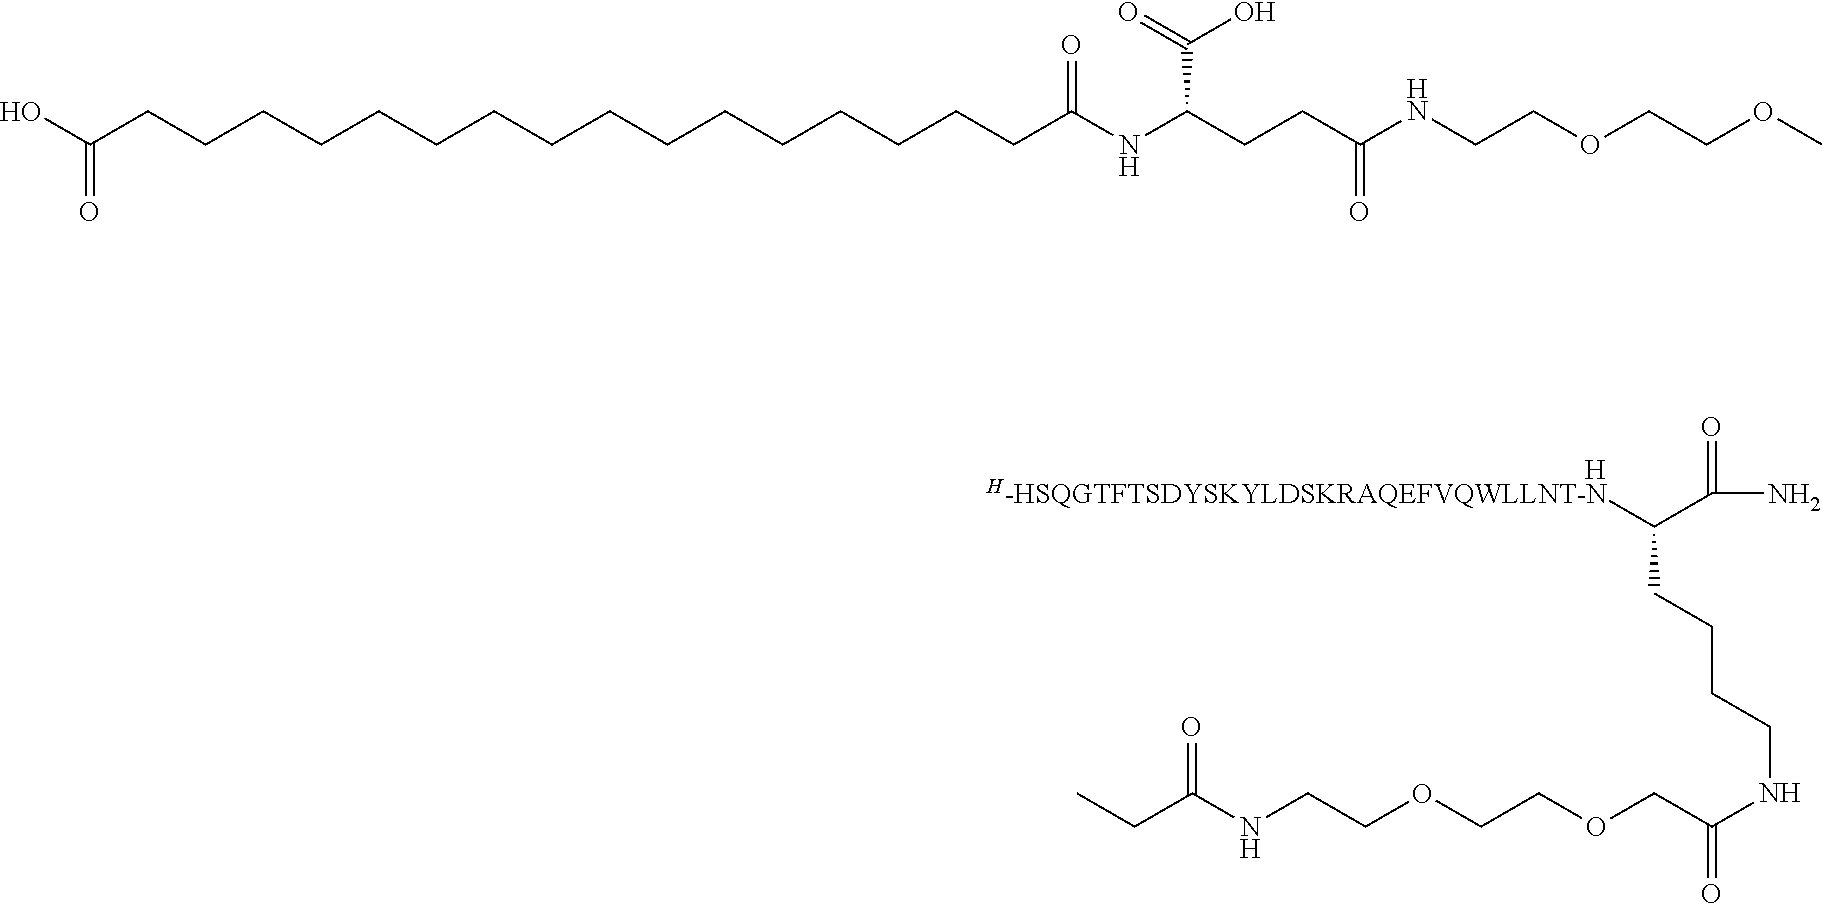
[H].C(NCCOCCOCC(NCCCCC([H-HSQGTFTSDYSKYLDSKRAQEFVQWLLNT-N])C(N)=O)=O)(=O)CC.C(CCCCCCC(NC(CCC(NCCOCCOC)=O)C(O)=O)=O)CCCCCCCCCC(O)=O
